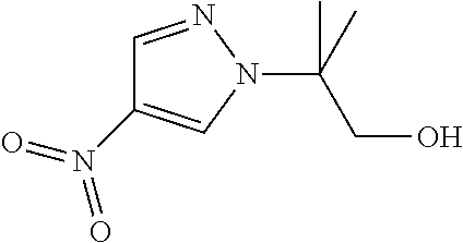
C(N1N=CC(N(=O)=O)=C1)(C)(CO)C
